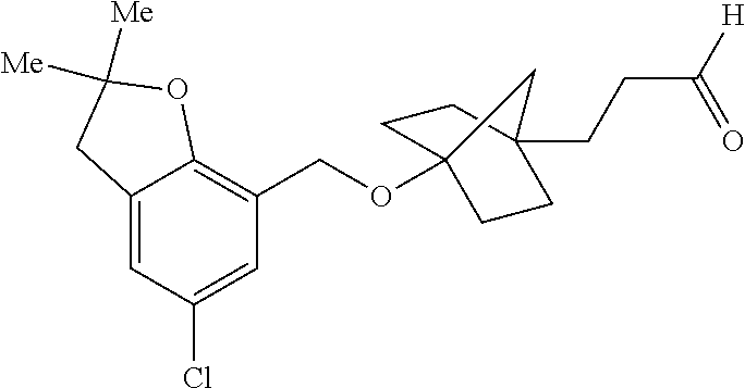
C12=CC(Cl)=CC(COC34CCC(CCC([H])=O)(CC3)C4)=C1OC([Me])([Me])C2
